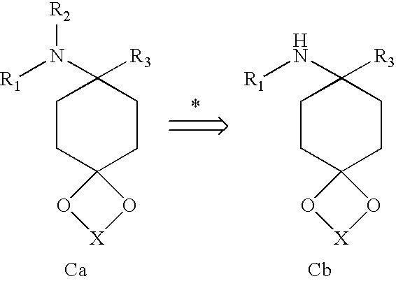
*.C1CC2(CCC1(N[R1])[R3])O[X]O2.C1CC2(CCC1(N([R1])[R2])[R3])O[X]O2.[Ca]
